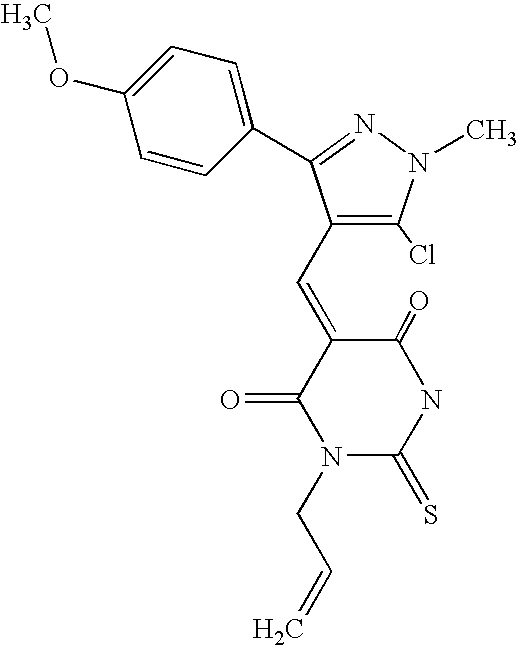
C1(=O)C(=CC2=C(Cl)N(C)N=C2C2=CC=C(OC)C=C2)C(=O)N(CC=C)C(=S)N1
